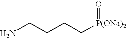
NCCCC[P(ONa)2]=O
